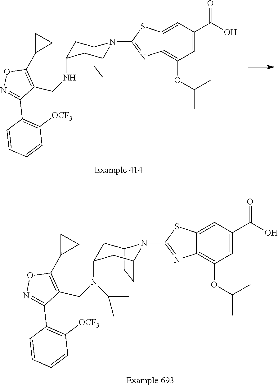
C12=CC(C(O)=O)=CC(OC(C)C)=C1N=C(N1C3CC(N(CC4=C(C5CC5)ON=C4C4=C([OCF3])C=CC=C4)C(C)C)CC1CC3)S2.C12=CC(C(O)=O)=CC(OC(C)C)=C1N=C(N1C3CC(NCC4=C(C5CC5)ON=C4C4=C([OCF3])C=CC=C4)CC1CC3)S2
